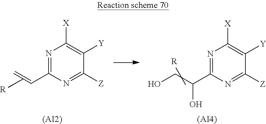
N1=C(C=C)N=C([Z])C([Y])=C1[X].[R].N1=C(C(CO)O)N=C([Z])C([Y])=C1[X].[(AI2)].[(AI4)].[R]
